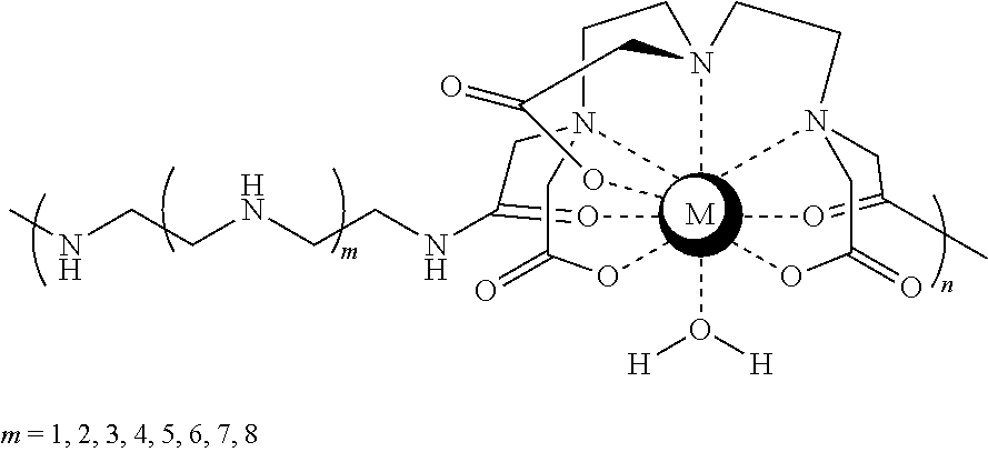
[M].CO([H])[H].CO=C(CN(C)(CCN(C)(CCN(C)(CC(OC)=O)CC(=OC)C)CC(OC)=O)CC(OC)=O)NCCNCCNC
